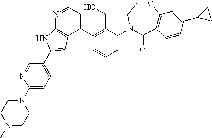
N1=CC=C(C2=C(CO)C(N3CCOC4=C(C3=O)C=CC(C3CC3)=C4)=CC=C2)C2=C1NC(C1=CC=C(N3CCN(C)CC3)N=C1)=C2
